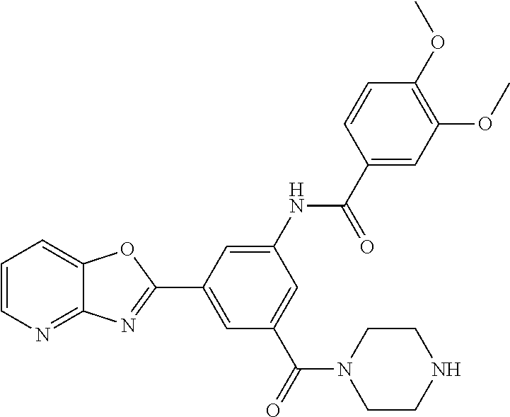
C1=CN=C2C(=C1)OC(C1=CC(C(=O)N3CCNCC3)=CC(NC(C3=CC(OC)=C(OC)C=C3)=O)=C1)=N2
